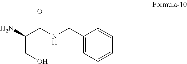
NC(C(NCC1=CC=CC=C1)=O)CO
